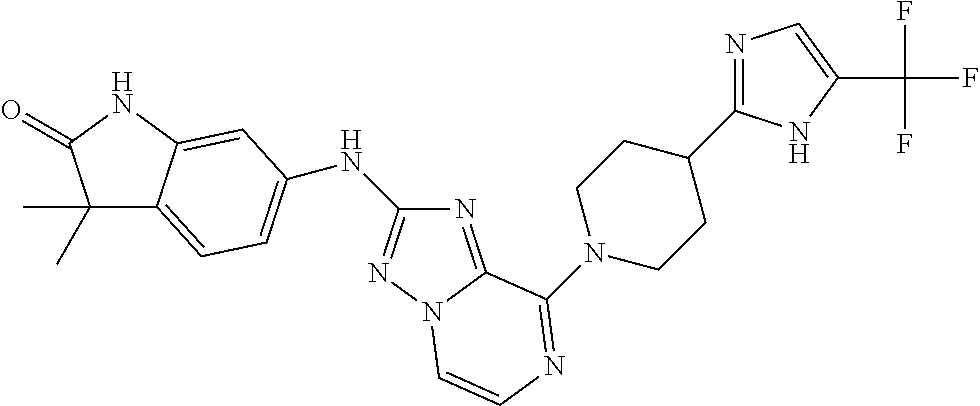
C1(C)(C)C2=CC=C(NC3=NN4C(=N3)C(N3CCC(C5=NC=C(C(F)(F)F)N5)CC3)=NC=C4)C=C2NC1=O
